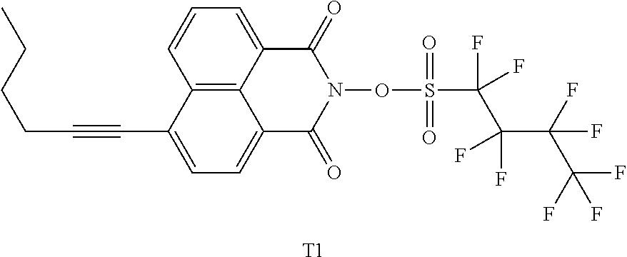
C12=C3C(=CC=C1)C(=O)N(OS(C(C(C(F)(F)C(F)(F)F)(F)F)(F)F)(=O)=O)C(=O)C3=CC=C2C#CCCCC.[T1]
